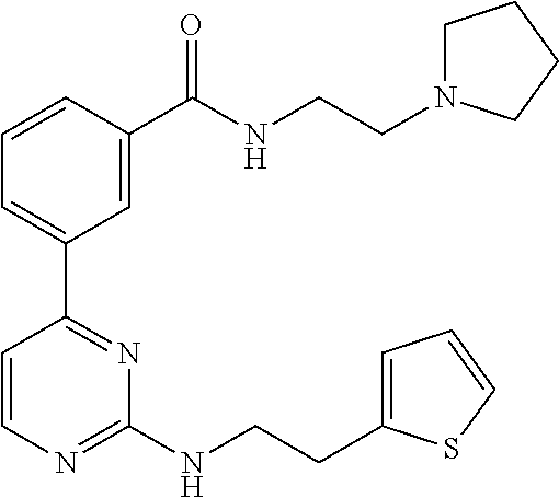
C1=CC(C(NCCN2CCCC2)=O)=CC(C2=NC(NCCC3=CC=CS3)=NC=C2)=C1
